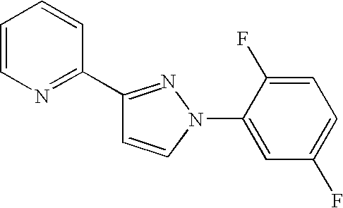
C1(C2=NC=CC=C2)=NN(C2=CC(F)=CC=C2F)C=C1
